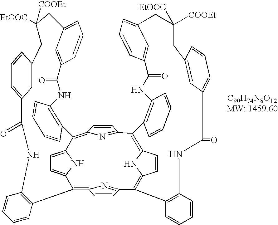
C1=CC2=CC(=C1)C(=O)NC1=C(C=CC=C1)C1=C3C=CC(=N3)C3=C4C=CC(=C(C5=NC(=C(C6=CC=C1N6)C1=C(C=CC=C1)NC(=O)C1=CC(=CC=C1)CC([COOEt])([EtOOC])C2)C=C5)C1=C(C=CC=C1)NC(=O)C1=CC(=CC=C1)CC([COOEt])([EtOOC])CC1=CC(=CC=C1)C(=O)NC1=C3C=CC=C1)N4
